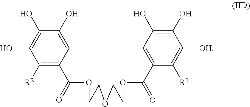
C1([R2])=C2C(=C(O)C(O)=C1O)C1=C(C([R1])=C([OH])C(O)=C1O)C(=O)OCCOCCOC2=O
